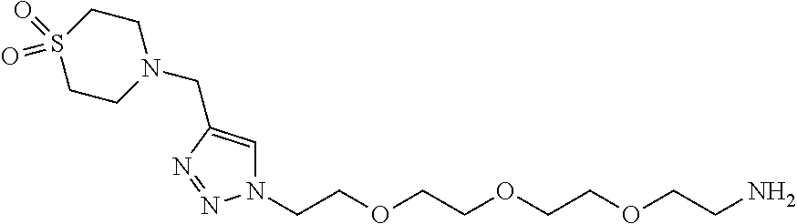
C(COCCOCCOCCN)N1C=C(CN2CCS(=O)(=O)CC2)N=N1
